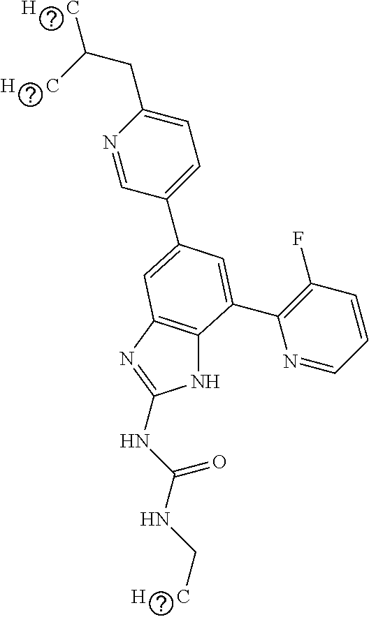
N1C2=C(N=C1NC(NC[H      C])=O)C=C(C1=CC=C(CC([H      C])[H      C])N=C1)C=C2C1=C(F)C=CC=N1
